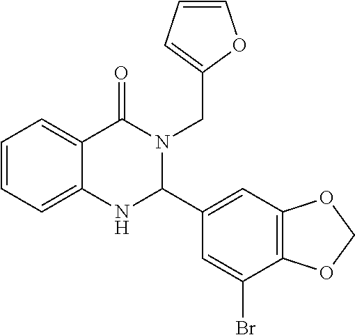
C1=CC=C2C(=C1)C(=O)N(CC1=CC=CO1)C(C1=CC3=C(C(Br)=C1)OCO3)N2
